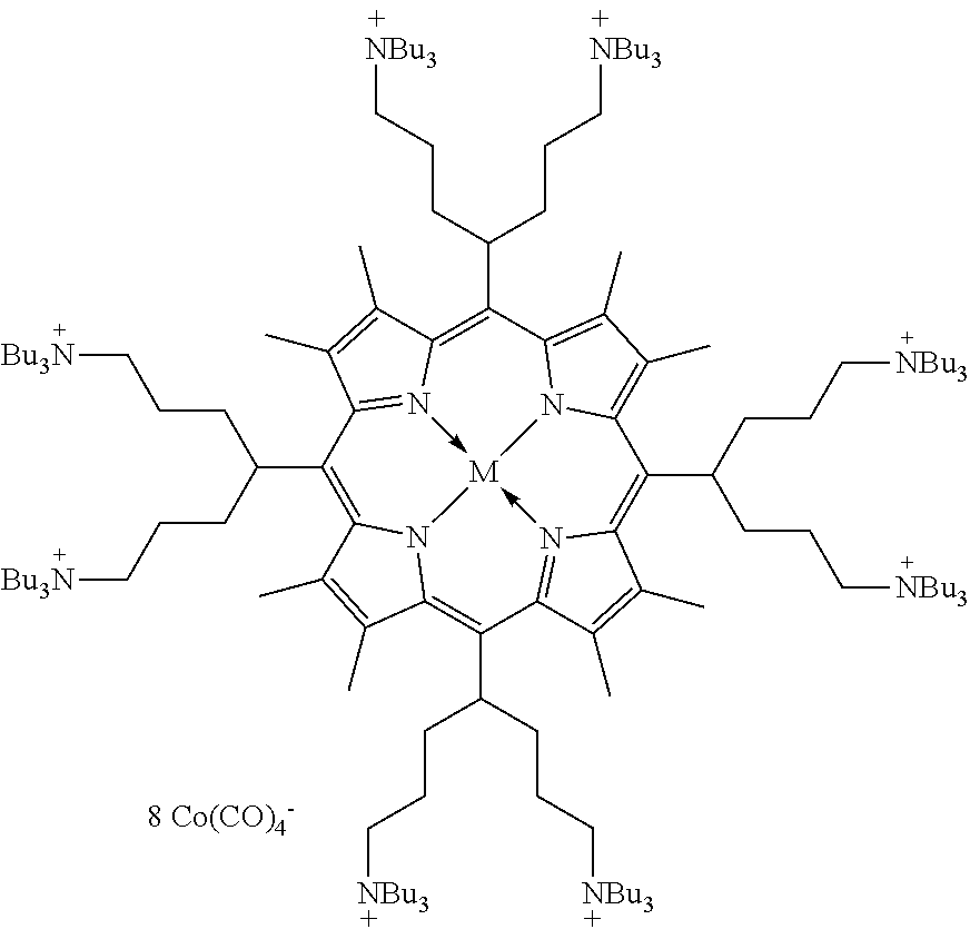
C1(C(CCC[Bu3N])CCC[Bu3N])=C2N3C(=C(C(CCC[NBu3])CCC[NBu3])C4=N5->[M]36-N3=C1C(C)=C(C)C3=C(C(CCC[NBu3])CCC[NBu3])C1=C(C)C(C)=C(N16)C(C(CCC[NBu3])CCC[NBu3])=C5C(C)=C4C)C(C)=C2C
